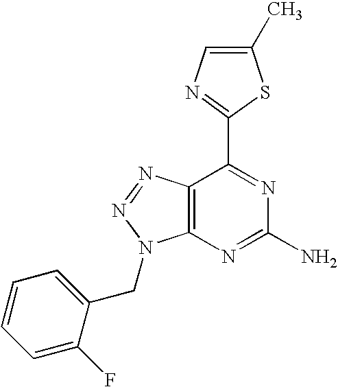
C1(C)=CN=C(C2=NC(N)=NC3=C2N=NN3CC2=CC=CC=C2F)S1
